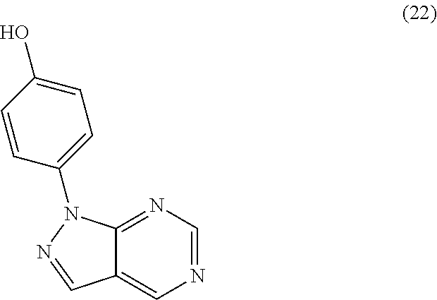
C12=NC=NC=C1C=NN2C1=CC=C(O)C=C1
